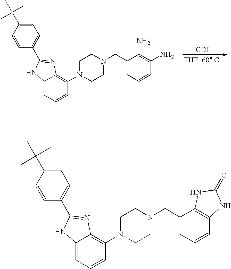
N1(CC2=CC=CC3=C2NC(=O)N3)CCN(C2=C3C(=CC=C2)NC(C2=CC=C(C(C)(C)C)C=C2)=N3)CC1.N1(CC2=CC=CC(N)=C2N)CCN(C2=C3C(=CC=C2)NC(C2=CC=C(C(C)(C)C)C=C2)=N3)CC1.[CDI]
